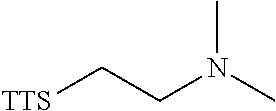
CN(CC[TTS])C
